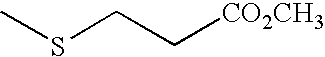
S(CC[CO2CH3])C
